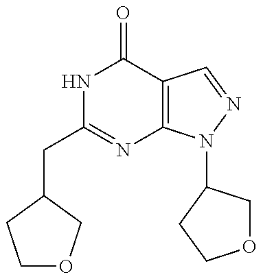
C(C1=NC2=C(C(=O)N1)C=NN2C1COCC1)C1COCC1
